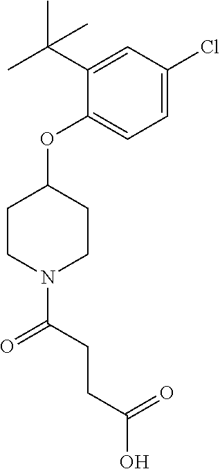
C1(OC2CCN(C(CCC(O)=O)=O)CC2)=CC=C(Cl)C=C1C(C)(C)C
